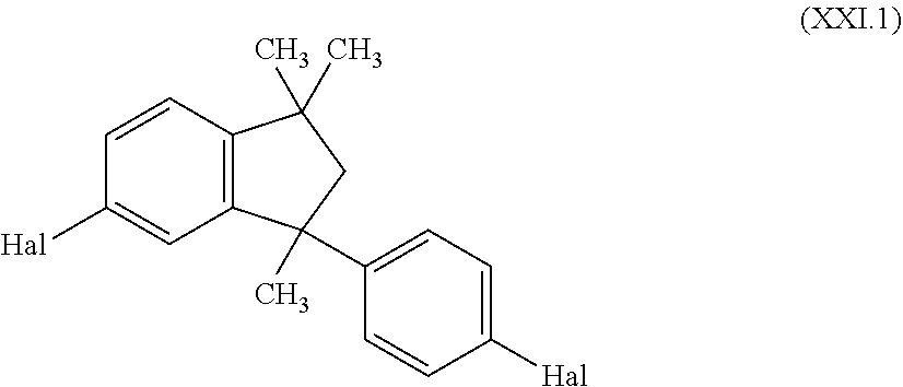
C12=C(C(C)(C)CC1(C)C1=CC=C([Hal])C=C1)C=CC([Hal])=C2
